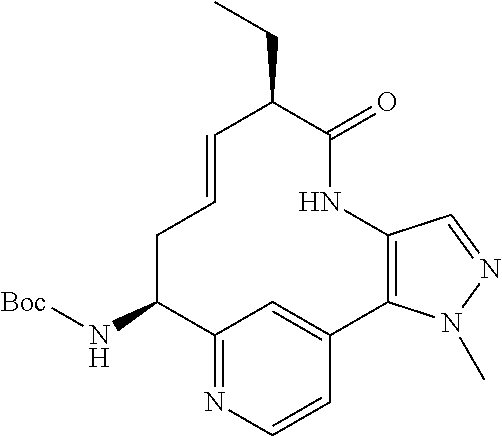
C12=NC=CC(=C1)C1=C(NC(=O)C(CC)C=CCC2N[Boc])C=NN1C
